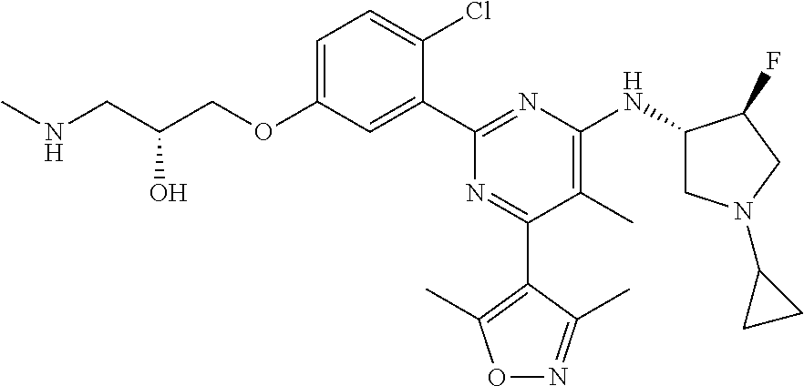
C1=C(OCC(CNC)O)C=C(C2=NC(NC3CN(C4CC4)CC3F)=C(C)C(C3=C(C)ON=C3C)=N2)C(Cl)=C1
